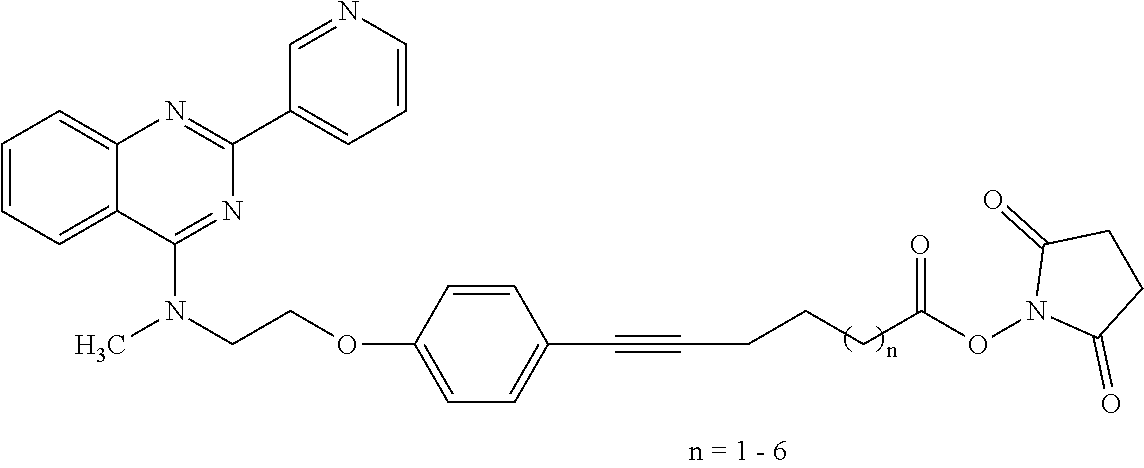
C12=CC=CC=C1C(N(CCOC1=CC=C(C#CCCCC(ON3C(=O)CCC3=O)=O)C=C1)C)=NC(C1=CC=CN=C1)=N2
